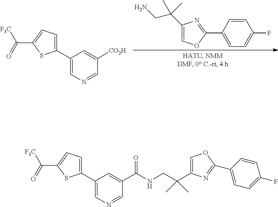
C1=C(C(CN)(C)C)N=C(C2=CC=C(F)C=C2)O1.C1(C2=CC=C(C([F3C])=O)S2)=CN=CC([CO2H])=C1.C1(C2=CC=C(C(=O)[F3C])S2)=CN=CC(C(NCC(C)(C)C2=COC(C3=CC=C(F)C=C3)=N2)=O)=C1
